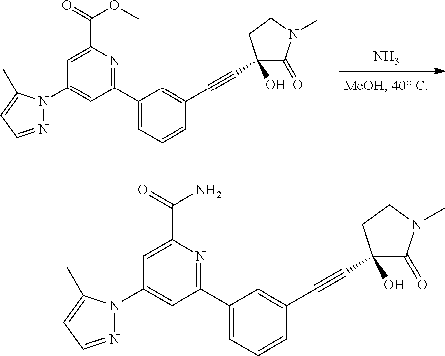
N.N1=CC=C(C)N1C1=CC(C2=CC=CC(C#CC3(O)C(=O)N(C)CC3)=C2)=NC(C(=O)OC)=C1.N1=CC=C(C)N1C1=CC(C2=CC=CC(C#CC3(O)C(=O)N(C)CC3)=C2)=NC(C(=O)N)=C1
